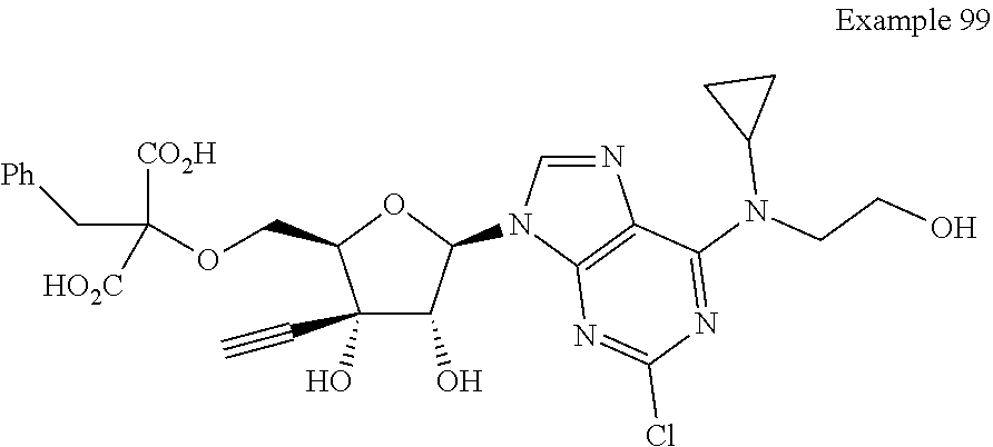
C1(O)(C#C)C(O)C(N2C3=C(N=C2)C(N(CCO)C2CC2)=NC(Cl)=N3)OC1COC(C[Ph])([CO2H])[HO2C]
